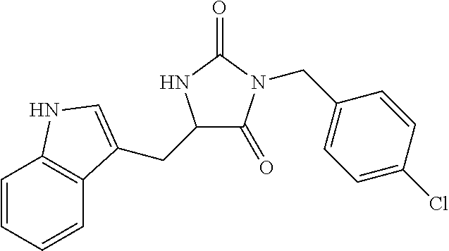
C1=CC=CC2=C1NC=C2CC1C(=O)N(CC2=CC=C(Cl)C=C2)C(=O)N1
